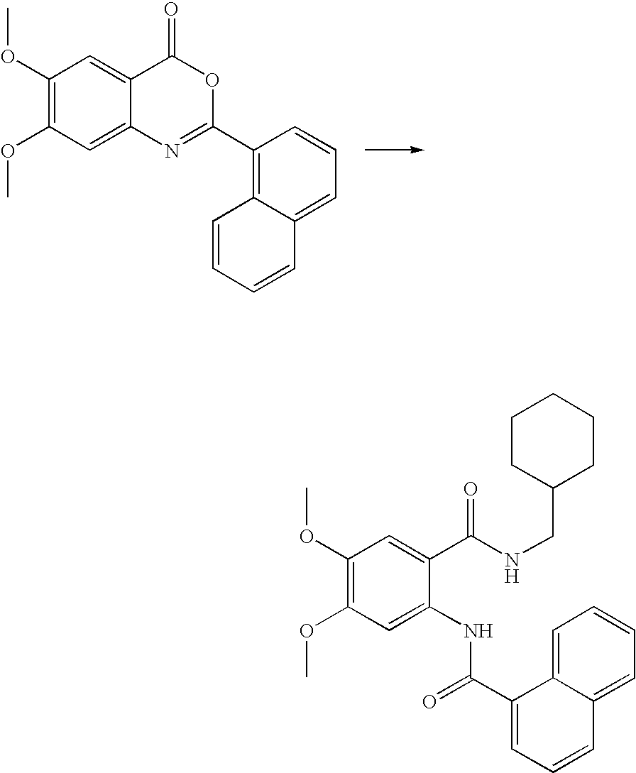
C1(OC)=C(OC)C=C2C(=C1)C(=O)OC(C1=C3C(=CC=C1)C=CC=C3)=N2.C1(OC)=C(OC)C=C(NC(=O)C2=CC=CC3=CC=CC=C32)C(C(NCC2CCCCC2)=O)=C1
